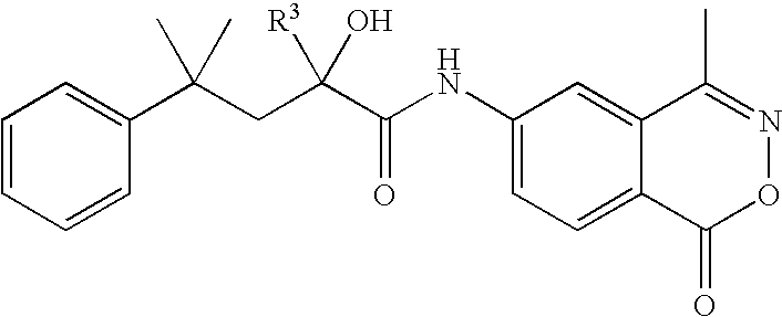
C1=CC=CC(C(CC(C(NC2=CC=C3C(=C2)C(C)=NOC3=O)=O)([R3])O)(C)C)=C1
